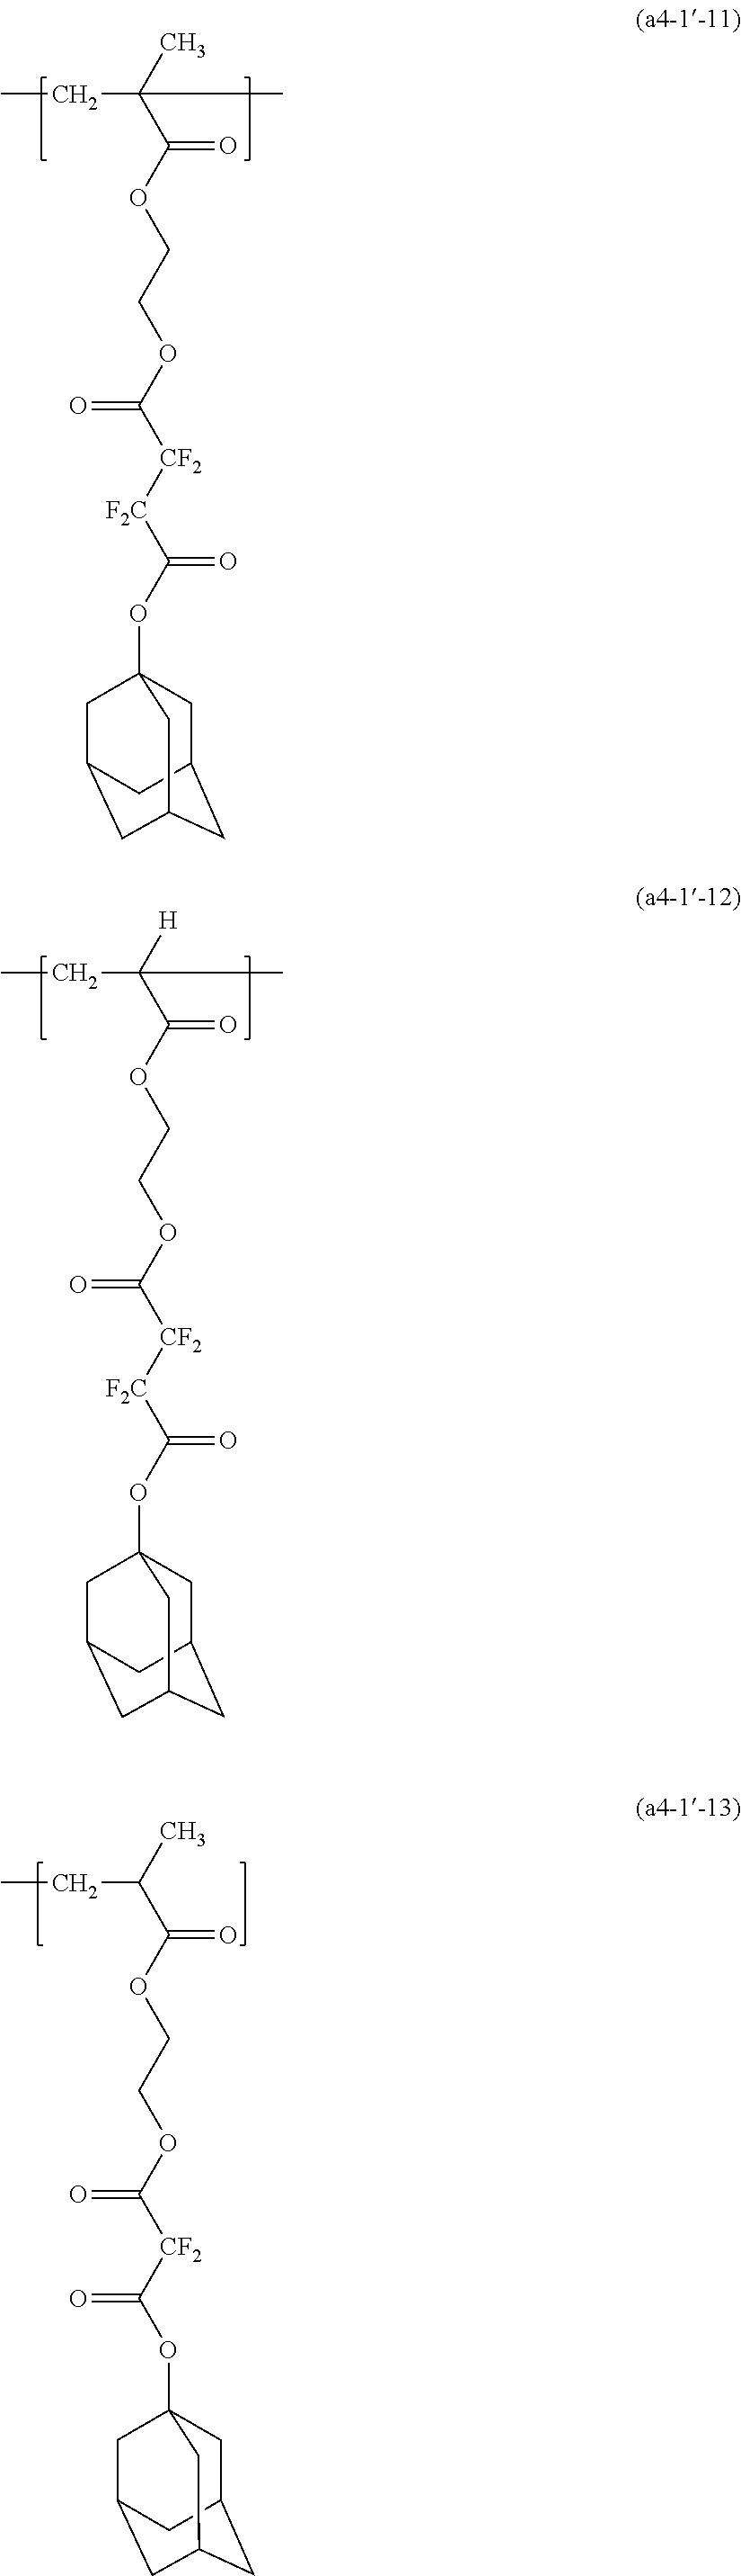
CCC(C(OCCOC(=O)[CF2][F2C]C(OC12CC3CC(CC(C1)C3)C2)=O)=O)([H])C.CCC(C(OCCOC(=O)[CF2][F2C]C(OC12CC3CC(CC(C1)C3)C2)=O)=O)(C)C.CCC(C(OCCOC(=O)[CF2]C(=O)OC12CC3CC(CC(C1)C3)C2)=O)C
